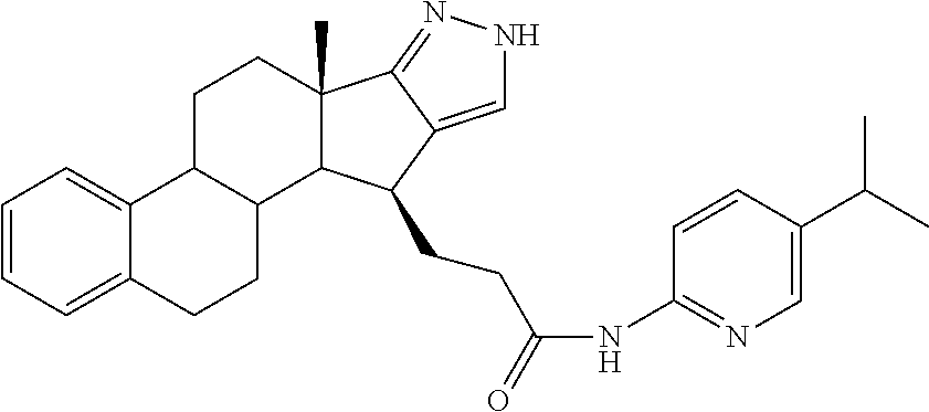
C1=CC=C2C(=C1)C1C(CC2)C2C(C)(CC1)C1=NNC=C1C2CCC(NC1=NC=C(C(C)C)C=C1)=O
